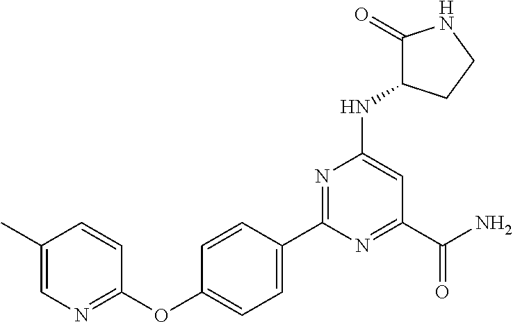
C1=CC(C2=NC(NC3CCNC3=O)=CC(C(N)=O)=N2)=CC=C1OC1=NC=C(C)C=C1
